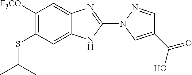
C1([F3CO])=C(SC(C)C)C=C2C(=C1)N=C(N1C=C(C(O)=O)C=N1)N2
